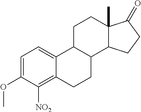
C1=C(OC)C([NO2])=C2C(=C1)C1C(CC2)C2C(C)(CC1)C(=O)CC2
